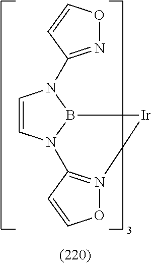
C1=CN2B(N1C1=NOC=C1)[Ir]N1=C2C=CO1
